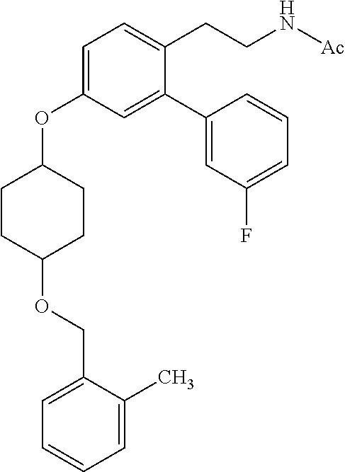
C1(OCC2=CC=CC=C2C)CCC(OC2=CC=C(CCN[Ac])C(C3=CC(F)=CC=C3)=C2)CC1
